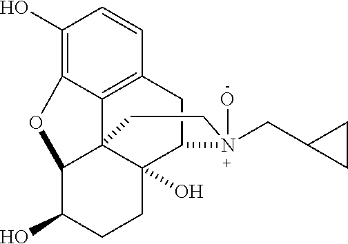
C1(O)=C2C3=C(C=C1)CC1C4(O)C3(C(C(O)CC4)O2)CCN1(CC1CC1)O
